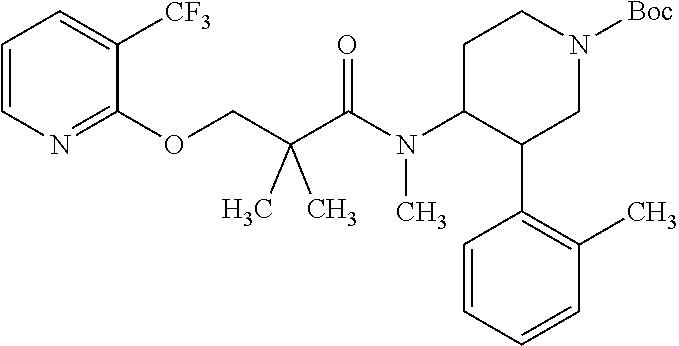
C1=CN=C(OCC(C(=O)N(C2C(C3=C(C)C=CC=C3)CN([Boc])CC2)C)(C)C)C([CF3])=C1
